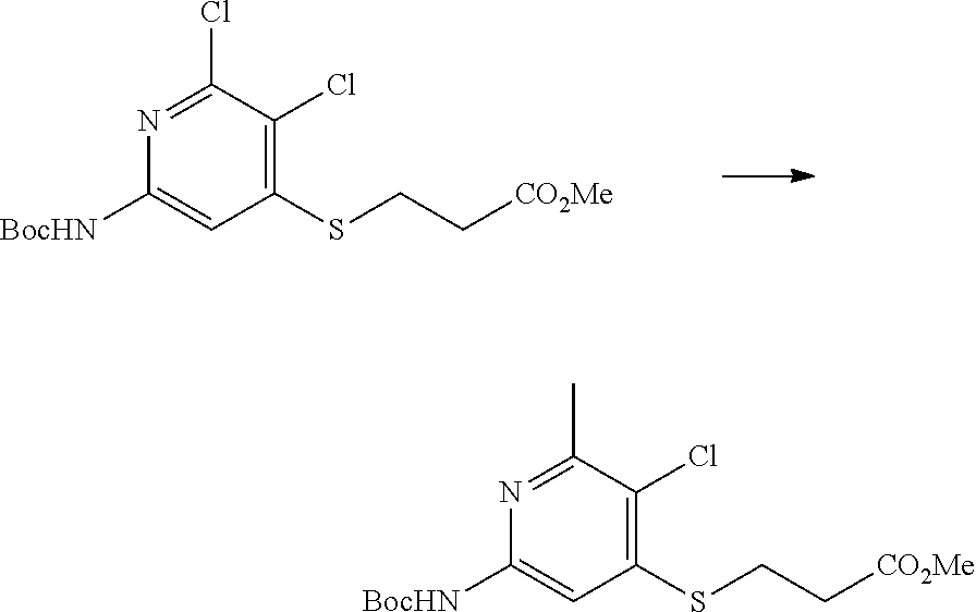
N1=C(Cl)C(Cl)=C(SCC[CO2Me])C=C1[BocHN].N1=C(C)C(Cl)=C(SCC[CO2Me])C=C1[BocHN]
